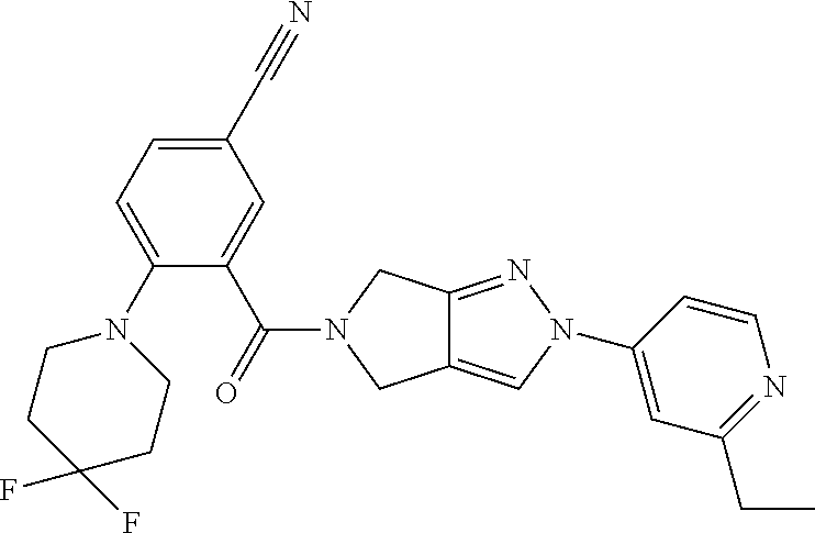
C1(C(=O)N2CC3=NN(C4=CC(CC)=NC=C4)C=C3C2)=CC(C#N)=CC=C1N1CCC(F)(F)CC1
